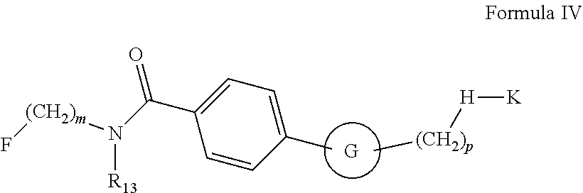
[G].C1=CC(C)=CC=C1C(N([R13])[(CH2)m]F)=O.C[(CH2)p][H][K]
